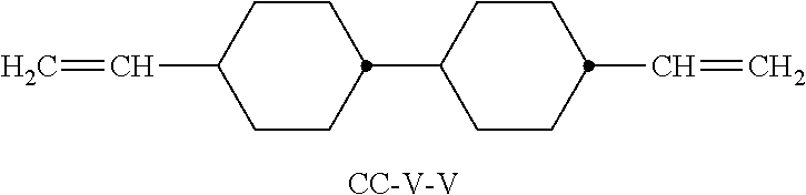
C1CC(C=C)CCC1C1CCC(C=C)CC1.[CC-V-V]
